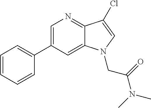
C1=C(C2=CC=CC=C2)C=C2C(=N1)C(Cl)=CN2CC(N(C)C)=O
